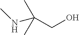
CNC(C)(C)CO
